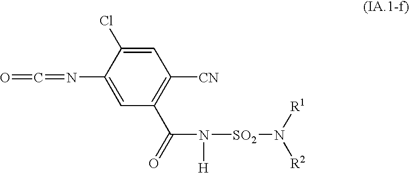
O=C=NC1=CC(C(=O)N([H])[SO2]N([R1])[R2])=C([CN])C=C1Cl
